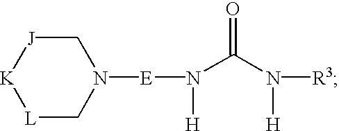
[K]1[L]CN([E]N([H])C(N([H])[R3])=O)C[J]1
